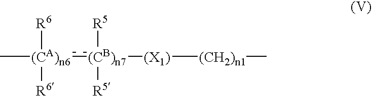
C[(CA)n6]([R6])([R6]):[(CB)n7]([R5])([R5])[(X1)][(CH2)n1]C
